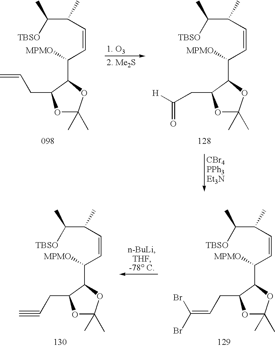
C(C(C=CC([MPMO])C1C(CC=C)OC(C)(C)O1)C)([TBSO])C.C(C(C=CC([MPMO])C1C(CC([H])=O)OC(C)(C)O1)C)([TBSO])C.C(C(C=CC([MPMO])C1C(CC=C(Br)Br)OC(C)(C)O1)C)([TBSO])C.C(C(C=CC([MPMO])C1C(CC#C)OC(C)(C)O1)C)([TBSO])C
